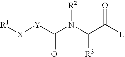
[R1][X][Y]C(N([R2])C([R3])C(=O)[L])=O
